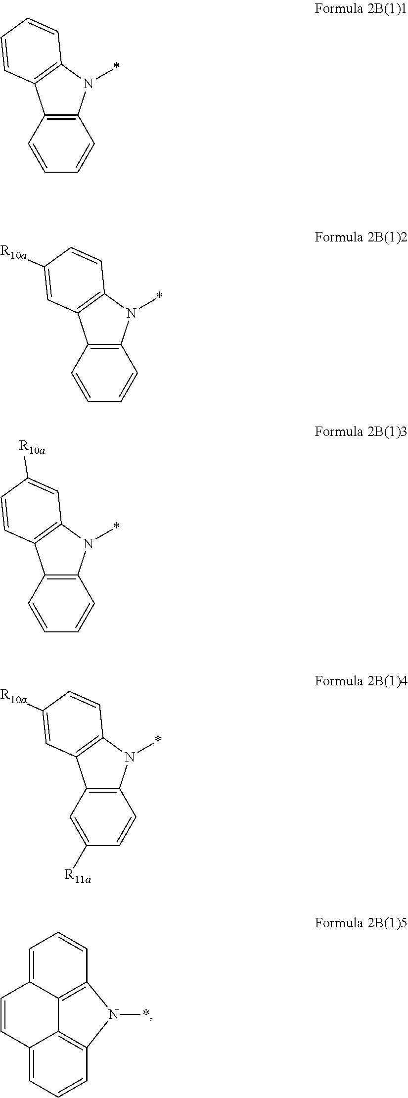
C12=C(N(*)C3=C1C=CC=C3)C=CC=C2.C12=C(N(*)C3=C1C=C([R10a])C=C3)C=CC=C2.C12=C(N(*)C3=C1C=CC([R10a])=C3)C=CC=C2.C12=C(N(*)C3=C1C=C([R10a])C=C3)C=CC([R11a])=C2.C12=CC=CC3=C1C1=C(C=CC=C1C=C2)N3*
